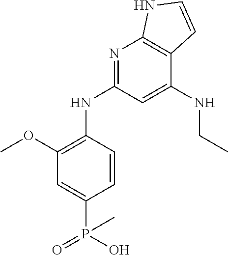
C1(OC)=C(NC2=NC3=C(C(NCC)=C2)C=CN3)C=CC(P(=O)(O)C)=C1
